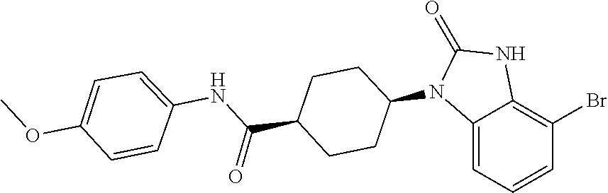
O=C1NC2=C(Br)C=CC=C2N1C1CCC(C(NC2=CC=C(OC)C=C2)=O)CC1
